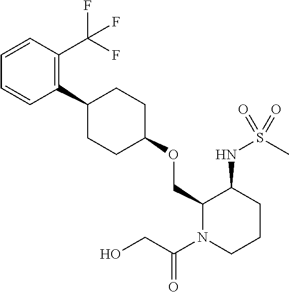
C1=CC(C(F)(F)F)=C(C2CCC(OCC3N(C(CO)=O)CCCC3NS(C)(=O)=O)CC2)C=C1
